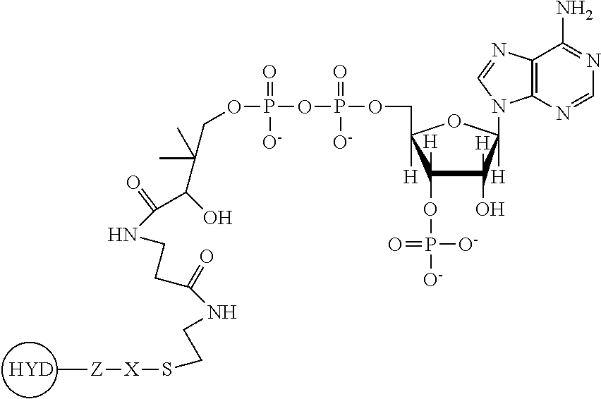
[HYD].[Z]([X]SCCNC(CCNC(C(O)C(COP(OP(OCC1([H])C(OP(=O)([O-])[O-])([H])C(O)([H])C([H])(N2C3=C(C(N)=NC=N3)N=C2)O1)(=O)[O-])(=O)[O-])(C)C)=O)=O)C
